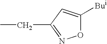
O1C([Bui])=CC(CC)=N1
